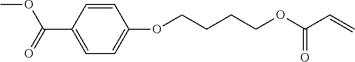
C1=CC(C(=O)OC)=CC=C1OCCCCOC(C=C)=O
